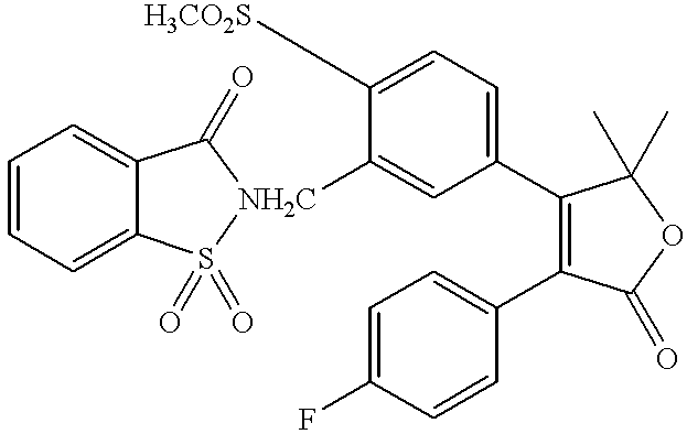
C1=C([NH2C]2S(=O)(=O)C3=CC=CC=C3C2=O)C([H3CO2S])=CC=C1C1=C(C2=CC=C(F)C=C2)C(=O)OC1(C)C
